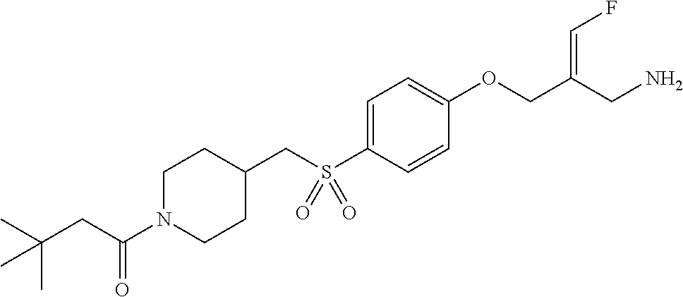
C1=C(S(CC2CCN(C(CC(C)(C)C)=O)CC2)(=O)=O)C=CC(OCC(CN)=CF)=C1
